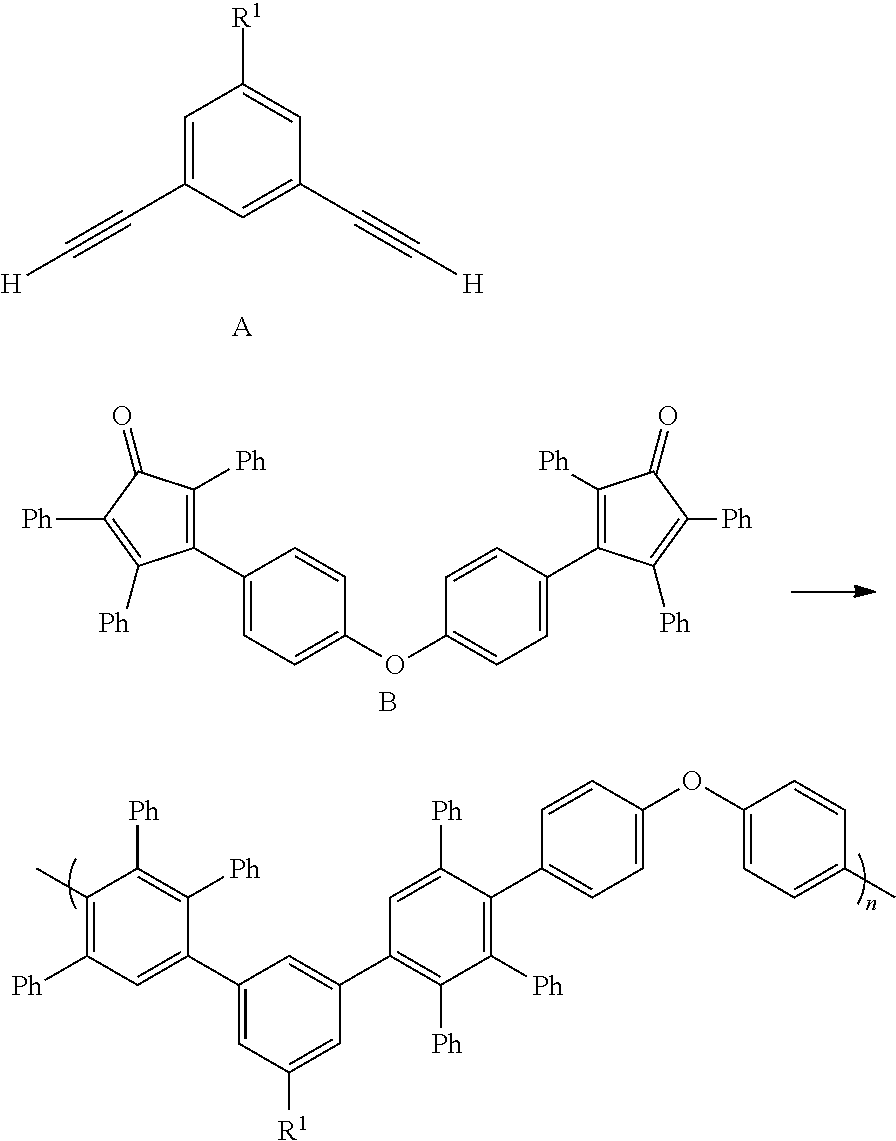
C1=C(C#C[H])C=C(C#C[H])C=C1[R1].[A].C1(C2=C([Ph])C(=O)C([Ph])=C2[Ph])=CC=C(OC2=CC=C(C3=C([Ph])C(=O)C([Ph])=C3[Ph])C=C2)C=C1.B.C1(C)=C([Ph])C=C(C2=CC([R1])=CC(C3=C([Ph])C([Ph])=C(C4=CC=C(OC5=CC=C(C)C=C5)C=C4)C([Ph])=C3)=C2)C([Ph])=C1[Ph]
